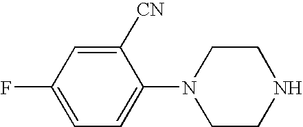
C1=C(F)C=C([CN])C(N2CCNCC2)=C1
